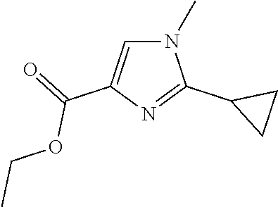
N1(C)C=C(C(OCC)=O)N=C1C1CC1
